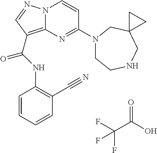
FC(C(O)=O)(F)F.N12C(=C(C(NC3=C(C#N)C=CC=C3)=O)C=N1)N=C(N1CCNCC3(C1)CC3)C=C2
